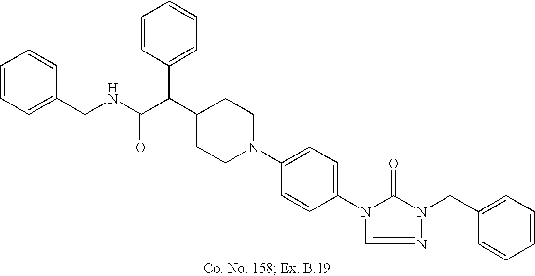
C1(C(C(NCC2=CC=CC=C2)=O)C2=CC=CC=C2)CCN(C2=CC=C(N3C(=O)N(CC4=CC=CC=C4)N=C3)C=C2)CC1
